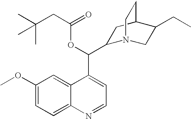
C(OC(=O)CC(C)(C)C)(C1=CC=NC2=CC=C(OC)C=C12)C1N2CC(CC)C(C1)CC2
